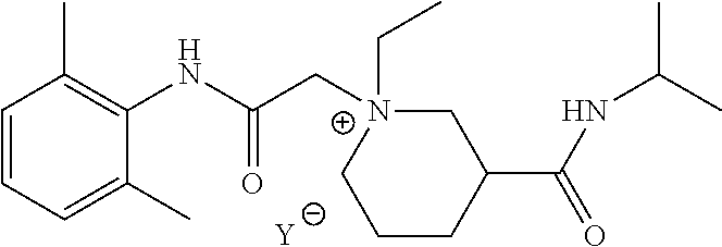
[Y].C1=CC=C(C)C(NC(C[N+]2(CC)CC(C(NC(C)C)=O)CCC2)=O)=C1C
